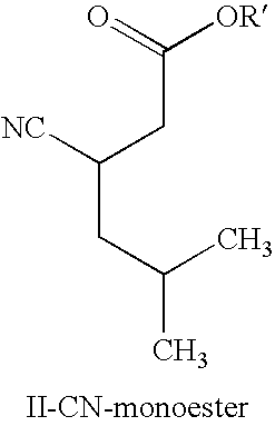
C(CC(C)C)(CC([OR])=O)[NC]
